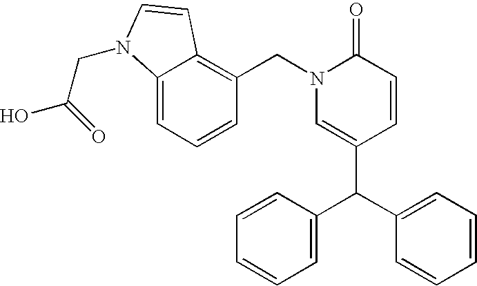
C12=C(CN3C(=O)C=CC(C(C4=CC=CC=C4)C4=CC=CC=C4)=C3)C=CC=C1N(CC(O)=O)C=C2
